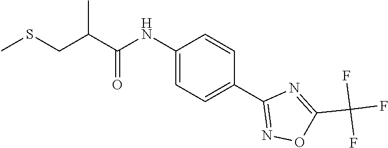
C1(NC(C(CSC)C)=O)=CC=C(C2=NOC(C(F)(F)F)=N2)C=C1
